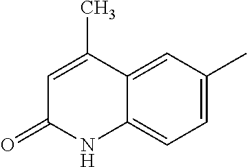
C12=CC(C)=CC=C1NC(=O)C=C2C
